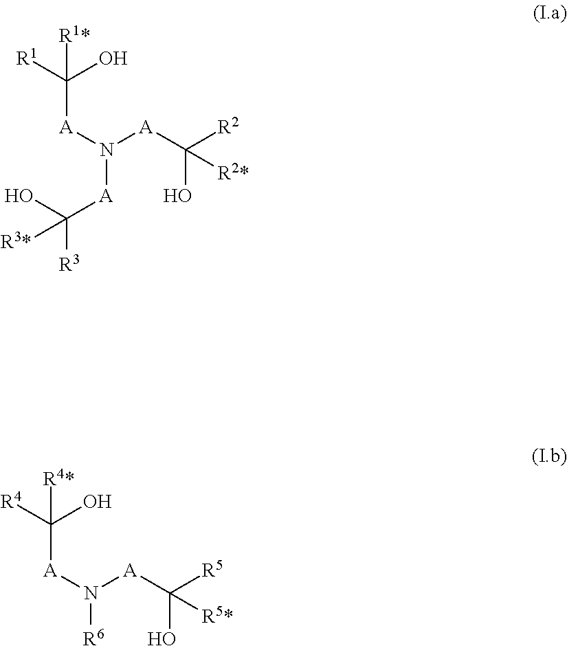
C([A]N([A]C([R3])(O)[R3*])[A]C([R2])(O)[R2*])([R1])(O)[R1*].C([A]N([R6])[A]C([R5])(O)[R5*])([R4])(O)[R4*]
